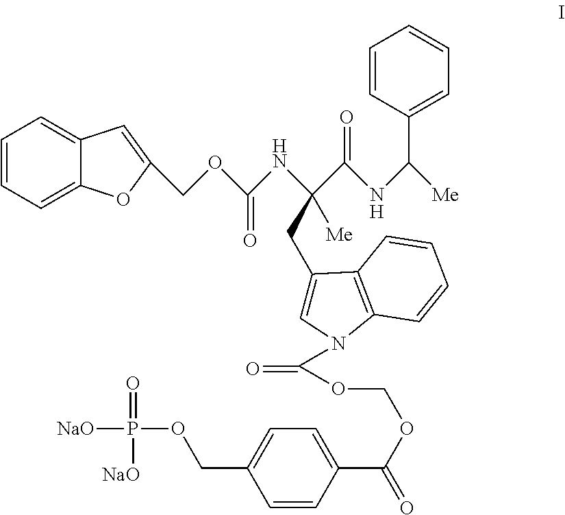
C1=CC=C2C(=C1)C=C(COC(NC(C(NC([Me])C1=CC=CC=C1)=O)(CC1=CN(C(OCOC(C3=CC=C(COP(=O)([NaO])[NaO])C=C3)=O)=O)C3=C1C=CC=C3)[Me])=O)O2
